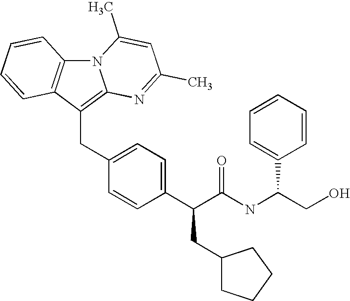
N12C3=C(C(CC4=CC=C(C(C(NC(CO)C5=CC=CC=C5)=O)CC5CCCC5)C=C4)=C1N=C(C)C=C2C)C=CC=C3
